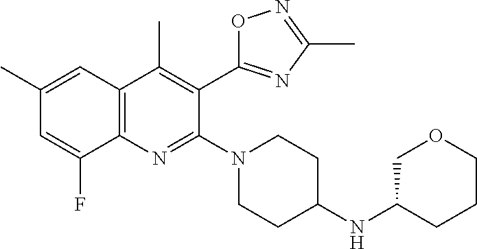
C1(C)=CC2=C(N=C(N3CCC(NC4COCCC4)CC3)C(C3=NC(C)=NO3)=C2C)C(F)=C1
